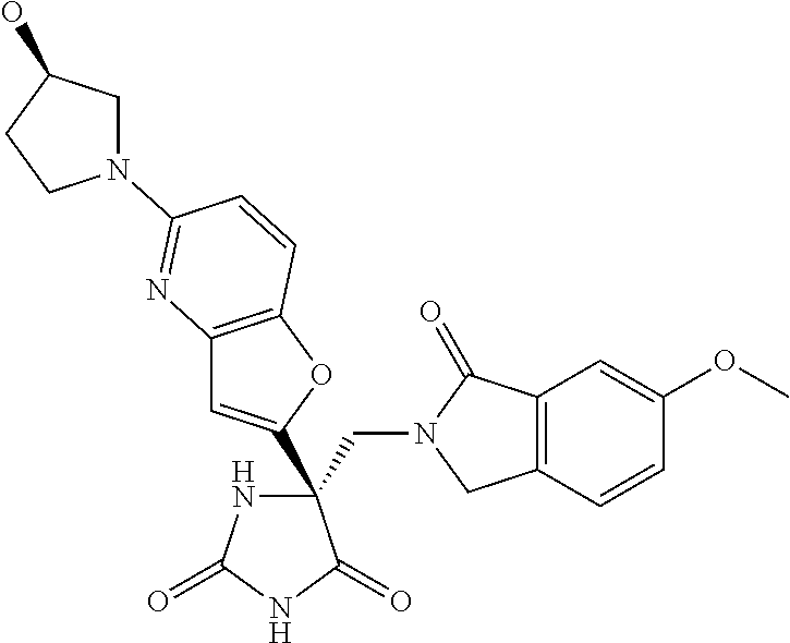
C12=C(OC(C3(CN4CC5=C(C4=O)C=C(OC)C=C5)NC(=O)NC3=O)=C1)C=CC(N1CC(O)CC1)=N2
